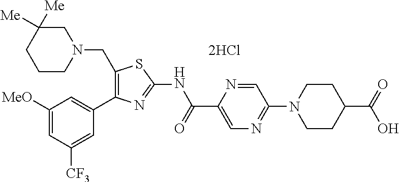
C1([MeO])=CC([CF3])=CC(C2=C(CN3CC([Me])([Me])CCC3)SC(NC(C3=CN=C(N4CCC(C(=O)O)CC4)C=N3)=O)=N2)=C1.[2HCl]
